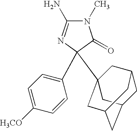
N1(C)C(N)=NC(C2=CC=C([H3CO])C=C2)(C23CC4CC(CC(C2)C4)C3)C1=O
